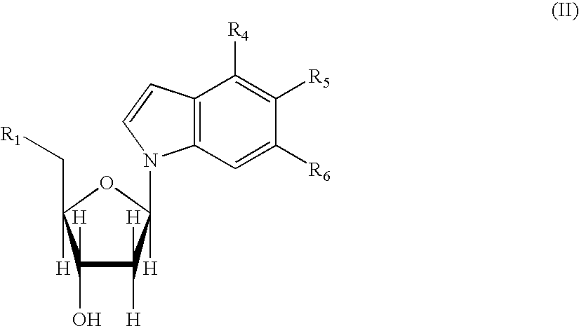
C1([H])(O)C([H])([H])C([H])(N2C3=C(C=C2)C([R4])=C([R5])C([R6])=C3)OC1([H])C[R1]
